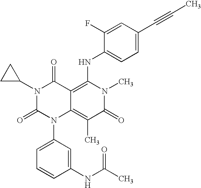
C1(NC(C)=O)=CC(N2C3=C(C)C(=O)N(C)C(NC4=CC=C(C#CC)C=C4F)=C3C(=O)N(C3CC3)C2=O)=CC=C1
